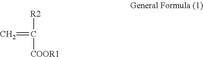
C=C([R2])[COOR1]
